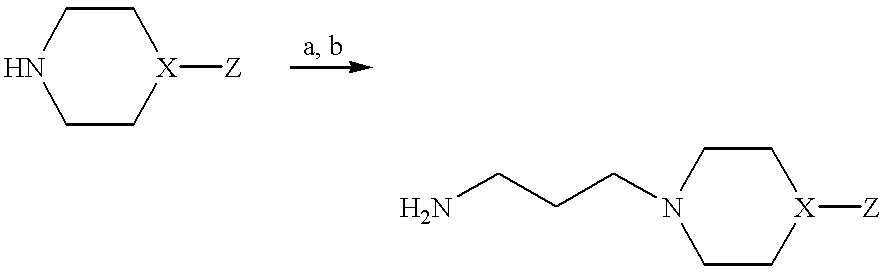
C1CNCC[X]1[Z].C1CN(CCCN)CC[X]1[Z]
